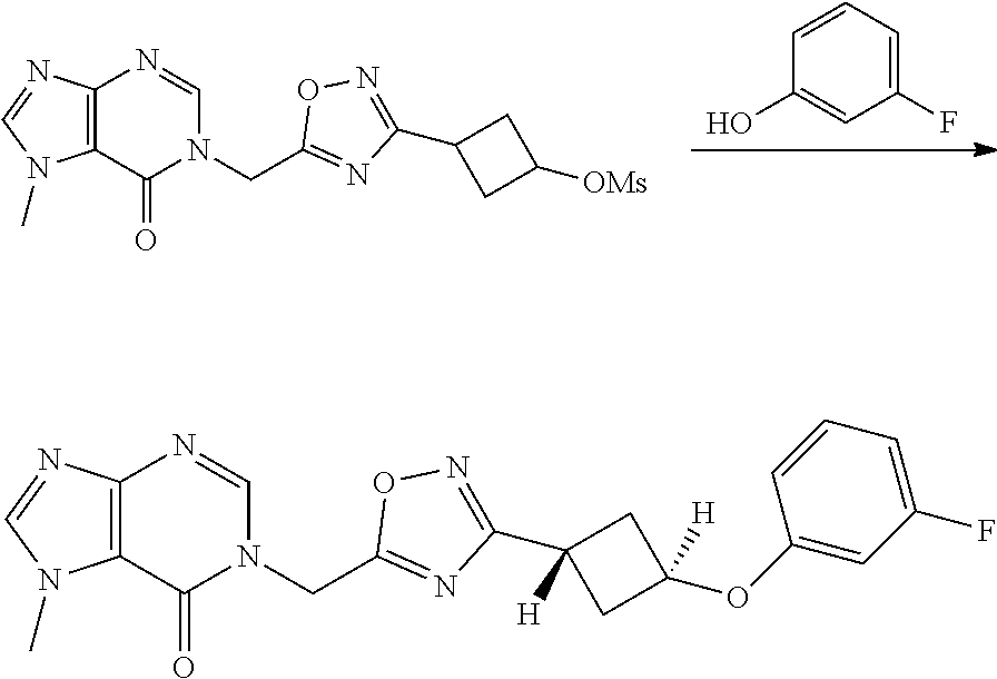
C1(O)=CC(F)=CC=C1.C1(CN2C=NC3=C(C2=O)N(C)C=N3)=NC(C2CC([OMs])C2)=NO1.C1(CN2C=NC3=C(C2=O)N(C)C=N3)=NC(C2([H])CC(OC3=CC(F)=CC=C3)([H])C2)=NO1
